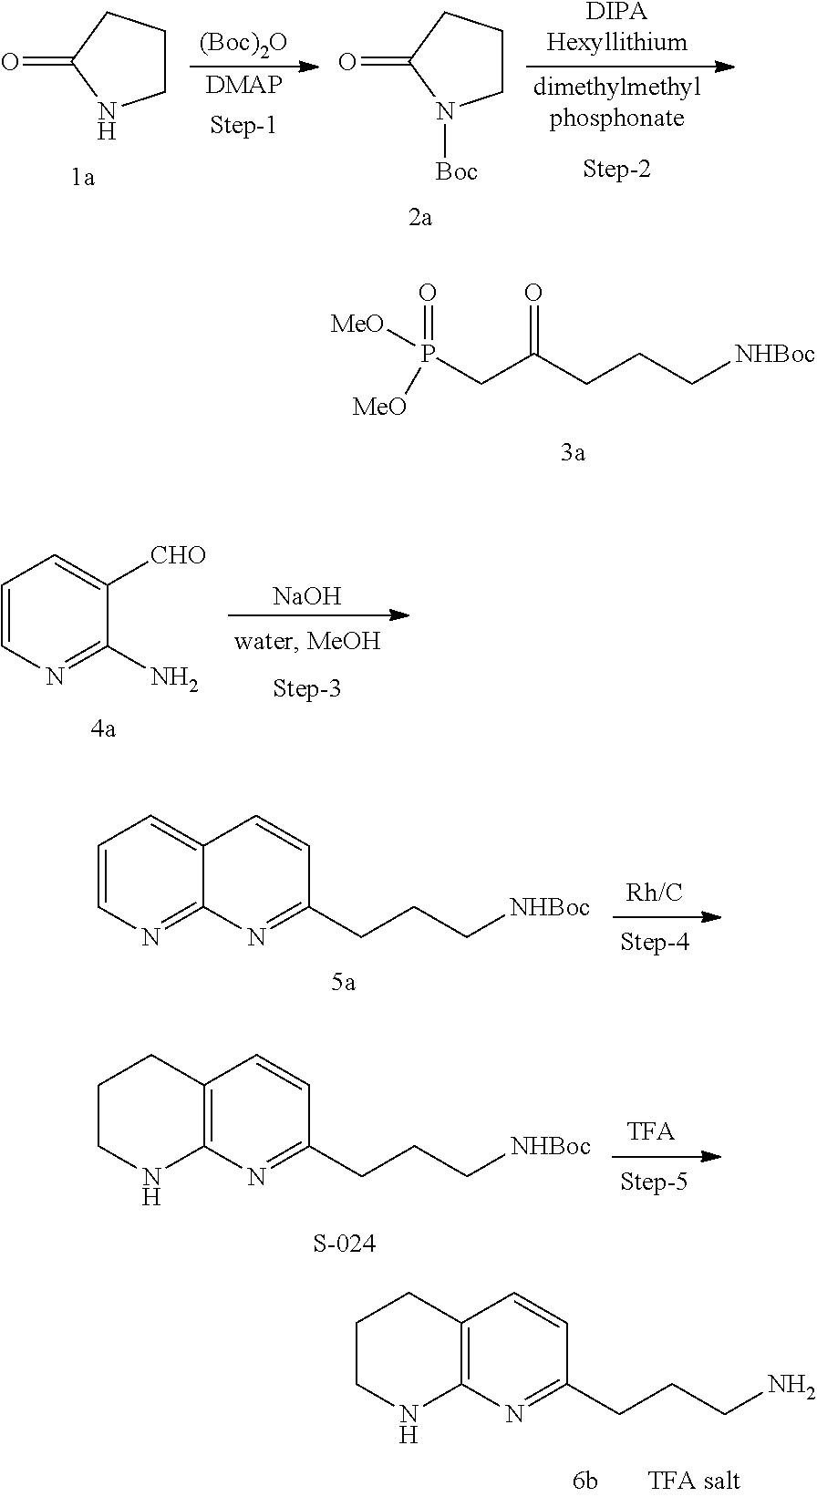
[(Boc)2O].[DMAP].[Step-1].[DIPAHexyllithium].[dimethylmethylphosphonate].[Step-2].C1CNC(=O)C1.C1CN([Boc])C(=O)C1.[MeO]P(CC(CCC[NHBoc])=O)(=O)[MeO].[NaOH].C1=CN=C(N)C([CHO])=C1.C1=CN=C2C(=C1)C=CC(CCC[NHBoc])=N2.C1CNC2=C(C1)C=CC(CCC[NHBoc])=N2.C1CNC2=C(C1)C=CC(CCCN)=N2
